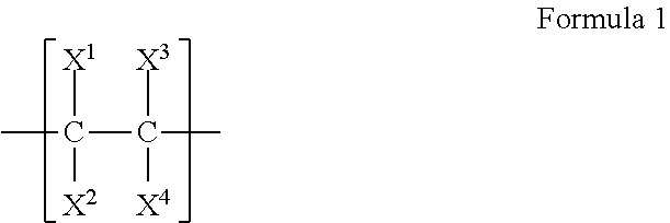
CC([X1])([X2])C([X3])([X4])C
